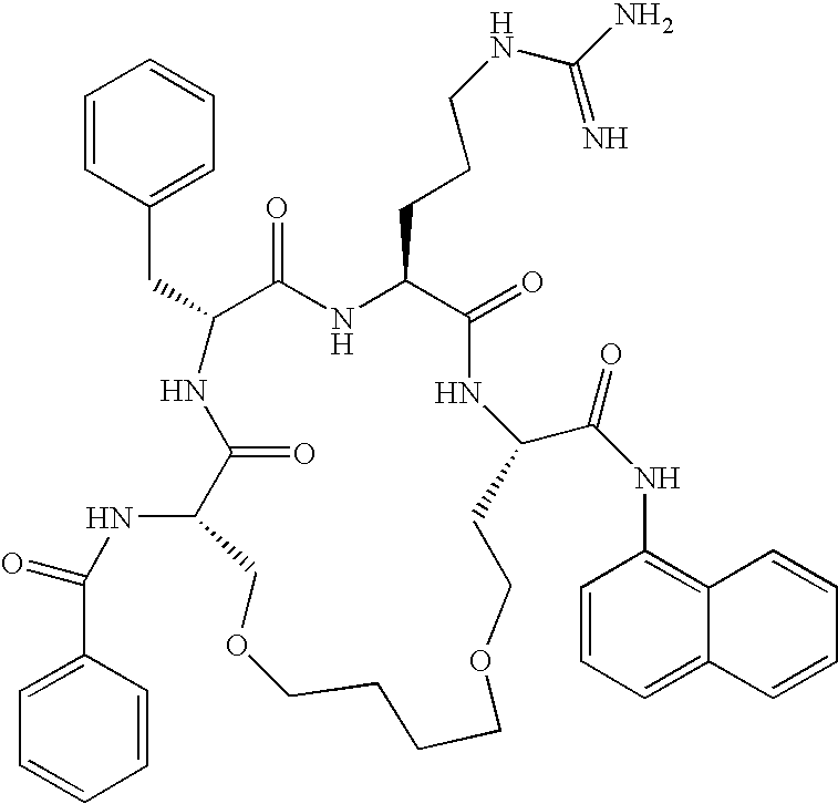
N(C1C(=O)NC(CC2=CC=CC=C2)C(=O)NC(CCCNC(N)=N)C(=O)NC(C(NC2=C3C(=CC=C2)C=CC=C3)=O)CCOCCCCOC1)C(=O)C1=CC=CC=C1
